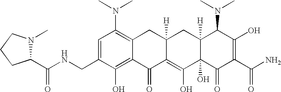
C1(CNC(C2N(C)CCC2)=O)=CC(N(C)C)=C2C(=C1O)C(=O)C1=C(O)C3(O)C([H])(CC1([H])C2)C(N(C)C)C(O)=C(C(N)=O)C3=O
